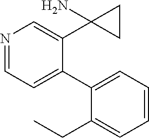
N1=CC=C(C2=CC=CC=C2CC)C(C2(N)CC2)=C1
